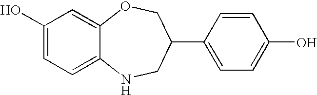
C1(O)=CC=C2C(=C1)OCC(C1=CC=C(O)C=C1)CN2
